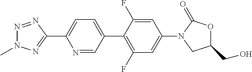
N1(C)N=NC(C2=CC=C(C3=C(F)C=C(N4CC(CO)OC4=O)C=C3F)C=N2)=N1
